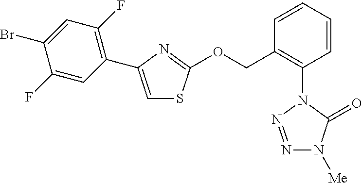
N1=NN(C2=C(COC3=NC(C4=C(F)C=C(Br)C(F)=C4)=CS3)C=CC=C2)C(=O)N1[Me]
